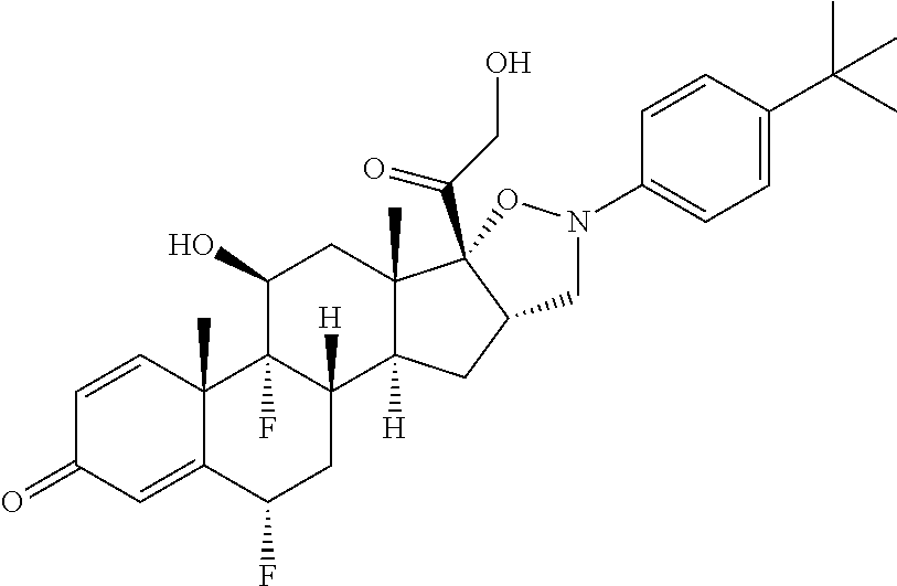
C1=CC2(C)C(=CC1=O)C(F)CC1([H])C2(F)C(O)CC2(C)C1([H])CC1C2(C(CO)=O)ON(C2=CC=C(C(C)(C)C)C=C2)C1
